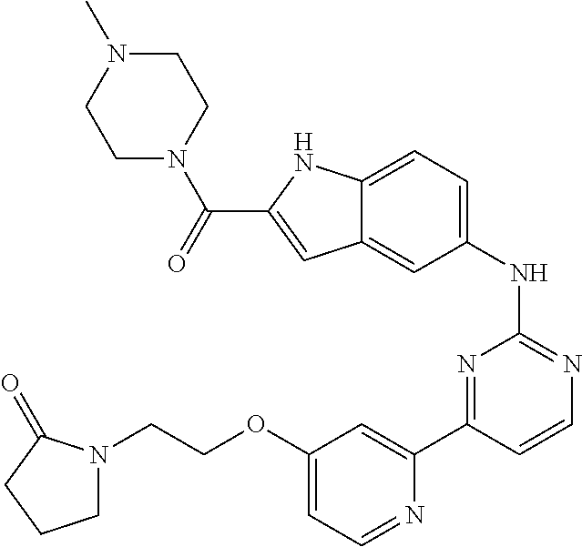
C(N1CCN(C)CC1)(=O)C1=CC2=CC(NC3=NC=CC(C4=CC(OCCN5CCCC5=O)=CC=N4)=N3)=CC=C2N1
